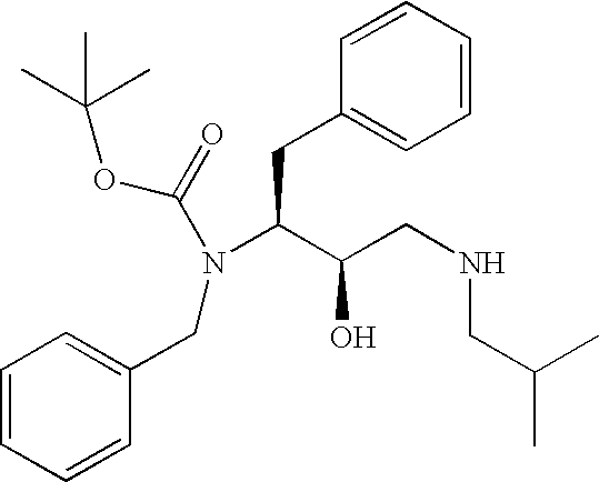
C(C(C(CNCC(C)C)O)N(CC1=CC=CC=C1)C(OC(C)(C)C)=O)C1=CC=CC=C1
